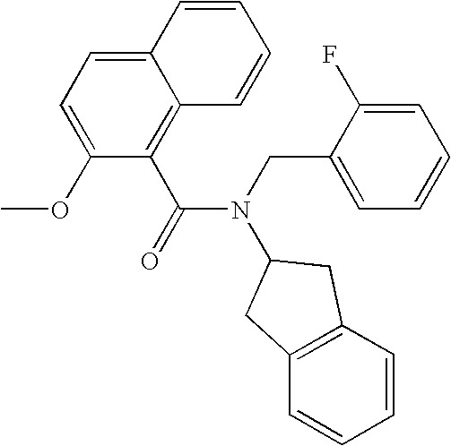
C(N(C(=O)C1=C2C(=CC=C1OC)C=CC=C2)C1CC2=C(C=CC=C2)C1)C1=CC=CC=C1F
